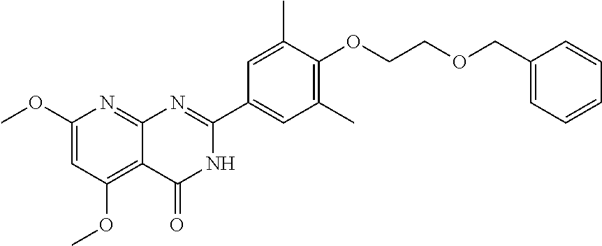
C12=C(OC)C=C(OC)N=C1N=C(C1=CC(C)=C(OCCOCC3=CC=CC=C3)C(C)=C1)NC2=O
